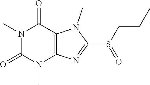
N1(C)C(=O)N(C)C2=C(C1=O)N(C)C(S(CCC)=O)=N2
